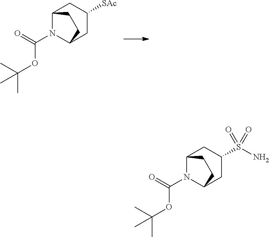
C12N(C(OC(C)(C)C)=O)C(CC([SAc])C1)CC2.C12N(C(OC(C)(C)C)=O)C(CC(S(N)(=O)=O)C1)CC2
